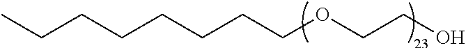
CCCCCCCCOCCO
